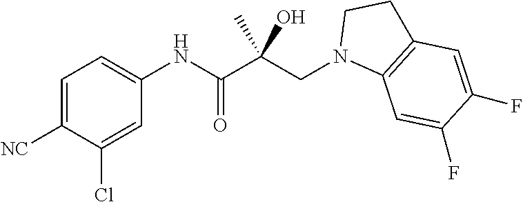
C1=C([NC])C(Cl)=CC(NC(C(CN2C3=C(CC2)C=C(F)C(F)=C3)(C)O)=O)=C1
